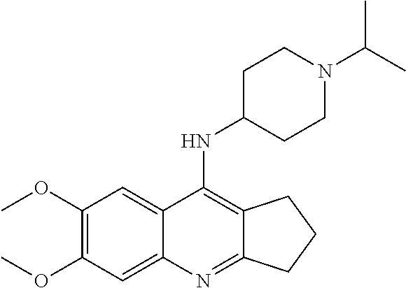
C1(OC)=C(OC)C=C2C(=C1)C(NC1CCN(C(C)C)CC1)=C1C(=N2)CCC1
